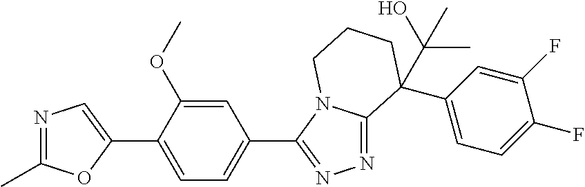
N1=C(C)OC(C2=CC=C(C3=NN=C4N3CCCC4(C3=CC=C(F)C(F)=C3)C(C)(O)C)C=C2OC)=C1
